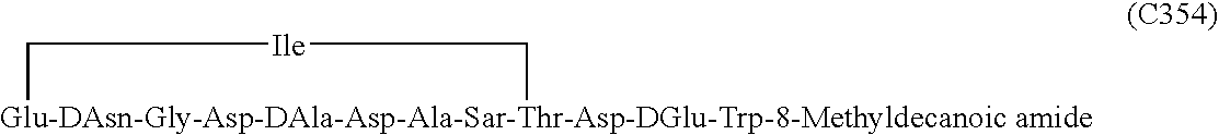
[Glu-DAsn-Gly-Asp-DAla-Asp-Ala-Sar-Thr-Asp-DGlu-Trp-8-Methyldecanoic amide]1C[Ile]C1
